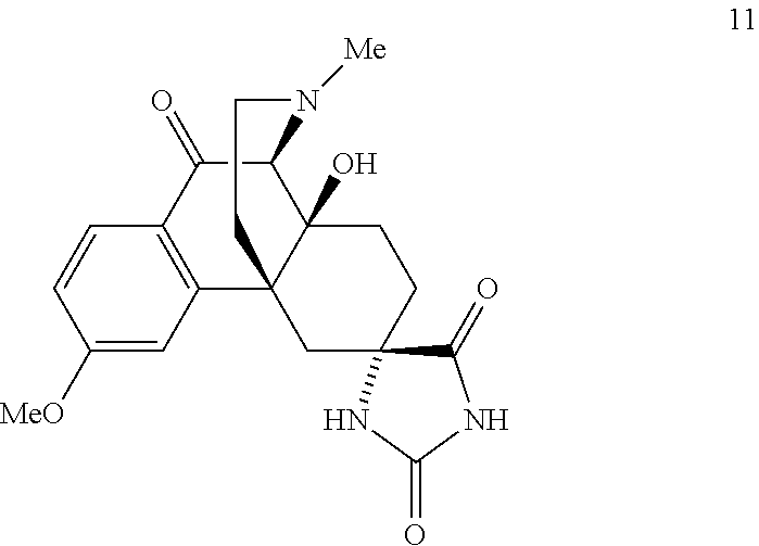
C1([MeO])=CC2=C(C=C1)C(=O)C1C3(O)C2(CC2(CC3)C(=O)NC(=O)N2)CCN1[Me]
